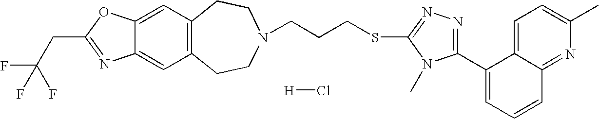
C12=CC3=C(C=C1OC(CC(F)(F)F)=N2)CCN(CCCSC1=NN=C(C2=CC=CC4=NC(C)=CC=C24)N1C)CC3.[H]Cl
